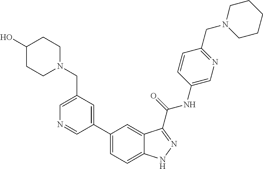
C1(CN2CCC(O)CC2)=CN=CC(C2=CC=C3C(=C2)C(C(NC2=CN=C(CN4CCCCC4)C=C2)=O)=NN3)=C1
